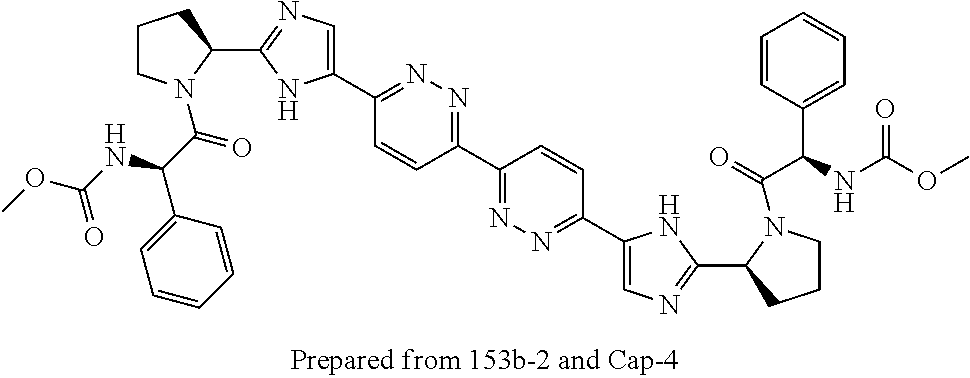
C1(C2=NN=C(C3=NN=C(C4=CN=C(C5CCCN5C(=O)C(C5=CC=CC=C5)NC(OC)=O)N4)C=C3)C=C2)=CN=C(C2CCCN2C(C(C2=CC=CC=C2)NC(OC)=O)=O)N1
